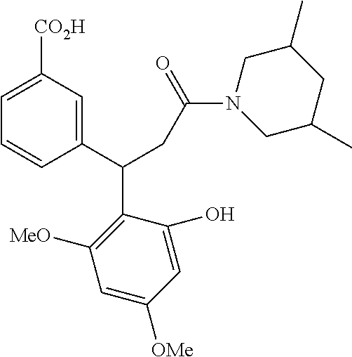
C1=C([CO2H])C=C(C(CC(N2CC(C)CC(C)C2)=O)C2=C([MeO])C=C([OMe])C=C2O)C=C1
